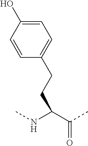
C(C(NC)C(C)=O)CC1=CC=C(O)C=C1
